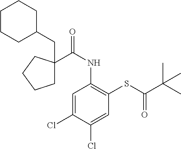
C1=C(Cl)C(Cl)=CC(SC(C(C)(C)C)=O)=C1NC(=O)C1(CC2CCCCC2)CCCC1
